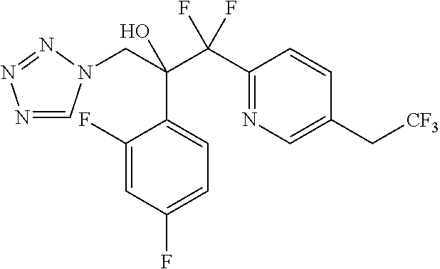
N1=CN(CC(C(C2=NC=C(C[CF3])C=C2)(F)F)(O)C2=CC=C(F)C=C2F)N=N1
